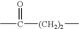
CC([(CH2)2]C)=O
